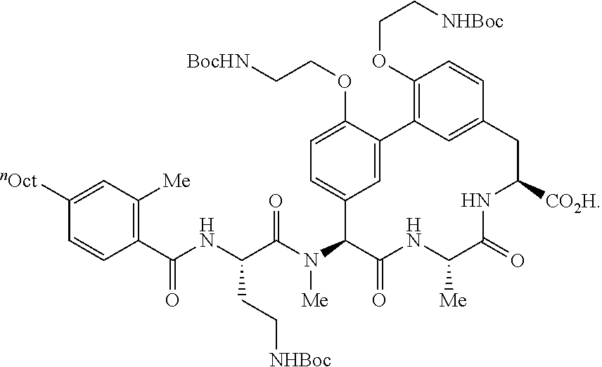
C1=C([nOct])C=CC(C(NC(C(N(C2C3=CC=C(OCC[BocHN])C(=C3)C3=C(OCC[NHBoc])C=CC(=C3)CC([CO2H])NC(=O)C([Me])NC2=O)[Me])=O)CC[NHBoc])=O)=C1[Me]
